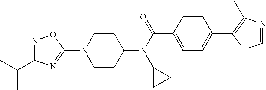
C1CC(N(C(C2=CC=C(C3=C(C)N=CO3)C=C2)=O)C2CC2)CCN1C1=NC(C(C)C)=NO1
